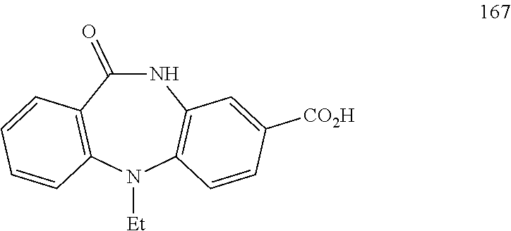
N1C(=O)C2=C(N([Et])C3=C1C=C([CO2H])C=C3)C=CC=C2
